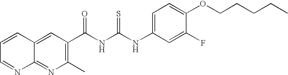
N(C(NC(=O)C1=C(C)N=C2C(=C1)C=CC=N2)=S)C1=CC=C(OCCCCC)C(F)=C1
